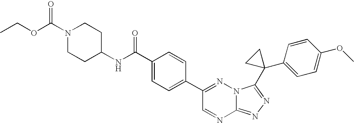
C12=NN=C(C3(C4=CC=C(OC)C=C4)CC3)N1N=C(C1=CC=C(C(NC3CCN(C(OCC)=O)CC3)=O)C=C1)C=N2
